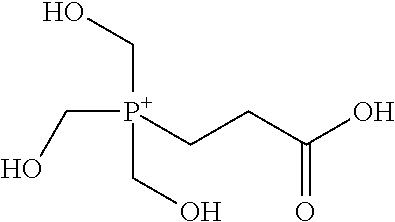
C([P+](CCC(O)=O)(CO)CO)O
